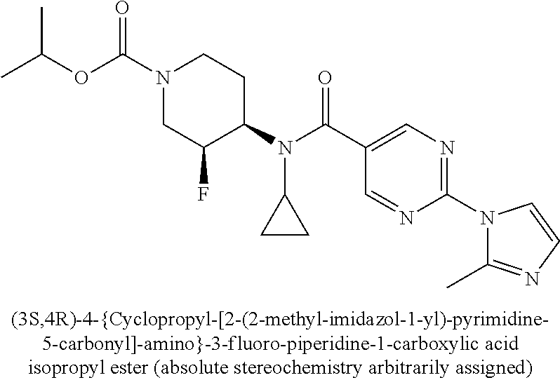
CC(OC(N1CC(F)C(N(C(C2=CN=C(N3C(C)=NC=C3)N=C2)=O)C2CC2)CC1)=O)C
